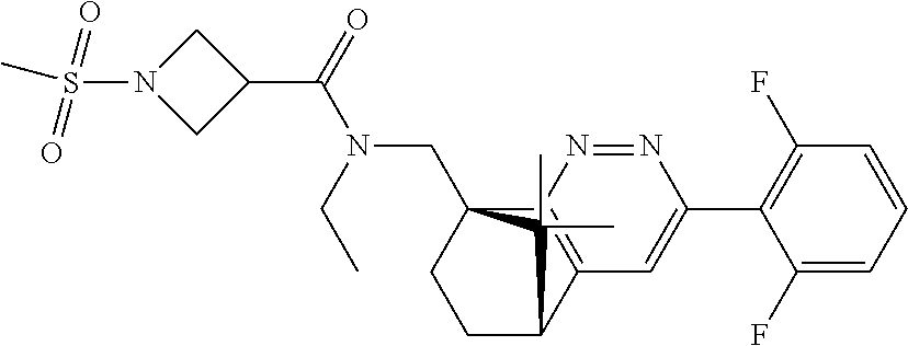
C1(C(=O)N(CC)CC23CCC(C4=C2N=NC(C2=C(F)C=CC=C2F)=C4)C3(C)C)CN(S(C)(=O)=O)C1
